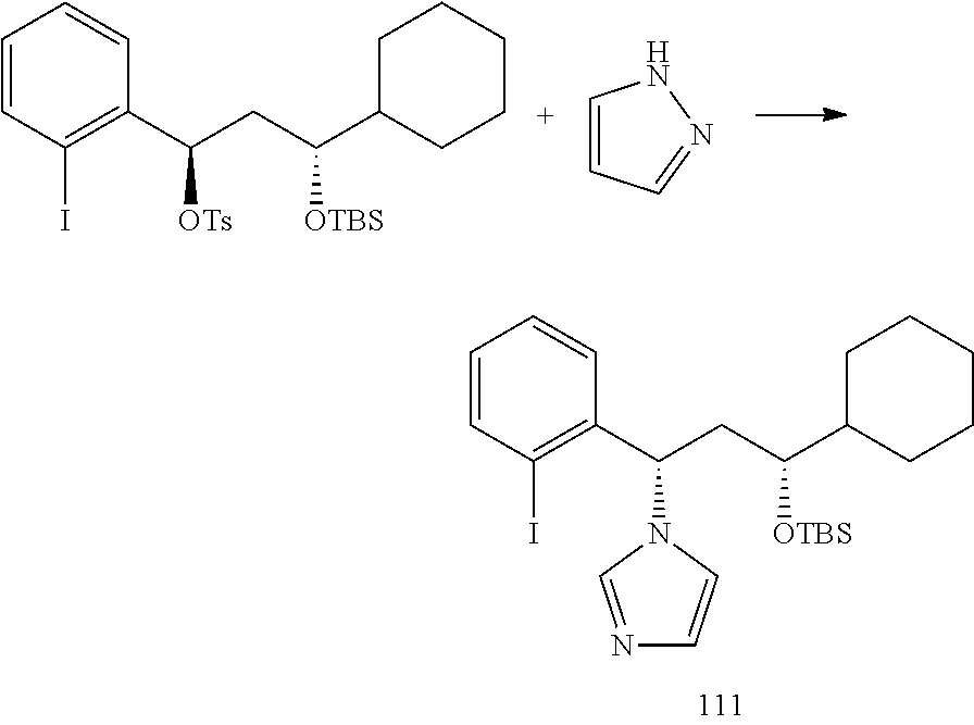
C1=CC(I)=C(C(CC(C2CCCCC2)[OTBS])[OTs])C=C1.C1=CC=NN1.C1=CC(I)=C(C(CC(C2CCCCC2)[OTBS])N2C=NC=C2)C=C1
